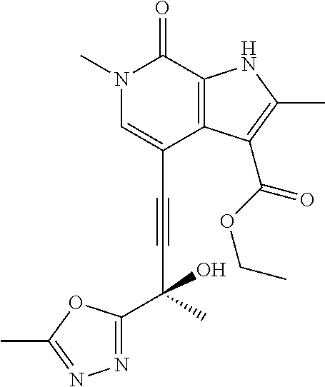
C(C1=CN(C)C(=O)C2=C1C(C(OCC)=O)=C(C)N2)#CC(C1=NN=C(C)O1)(O)C
